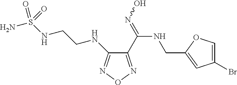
C1(NCCNS(N)(=O)=O)=NON=C1C(NCC1=CC(Br)=CO1)=NO
